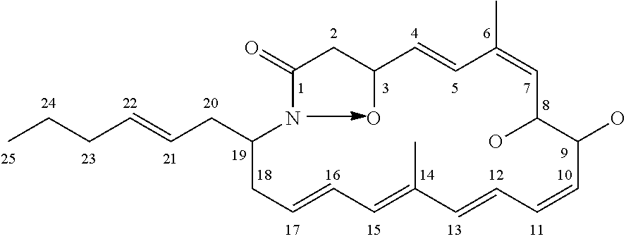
C1(=O)NC(CC=CCCC)CC=CC=C(C)C=CC=CC(O)C(O)C=C(C)C=CC(O)C1
